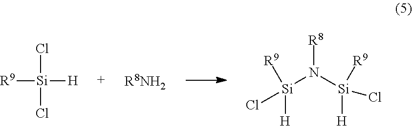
Cl[Si](Cl)([H])[R9].[R8NH2].[R8]N([Si](Cl)([R9])[H])[Si](Cl)([R9])[H]
